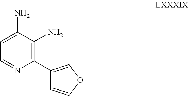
NC1=CC=NC(C2=COC=C2)=C1N
